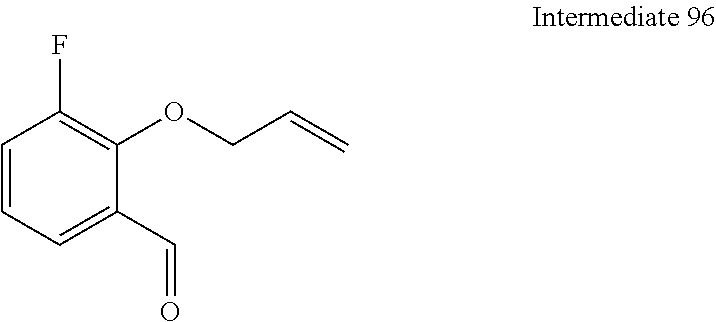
C1=CC=C(C=O)C(OCC=C)=C1F
